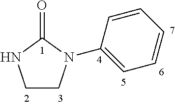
C1CN(C2=CC=CC=C2)C(=O)N1
